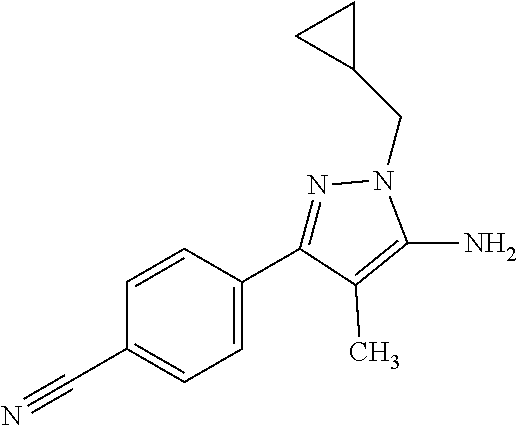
C(C1=CC=C(C2=NN(CC3CC3)C(N)=C2C)C=C1)#N
